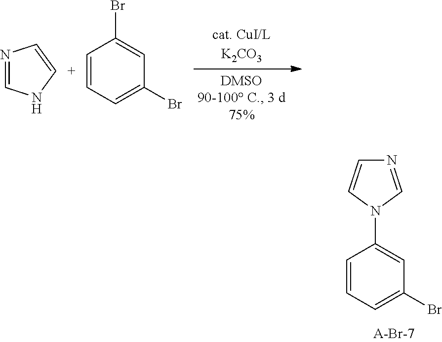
C1=CC=C(Br)C=C1Br.C1=NC=[C+]N1.N1=CN(C2=CC(Br)=CC=C2)C=C1
